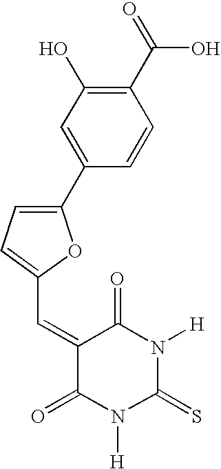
S=C1N([H])C(=O)C(=CC2=CC=C(C3=CC(O)=C(C(O)=O)C=C3)O2)C(=O)N1[H]
